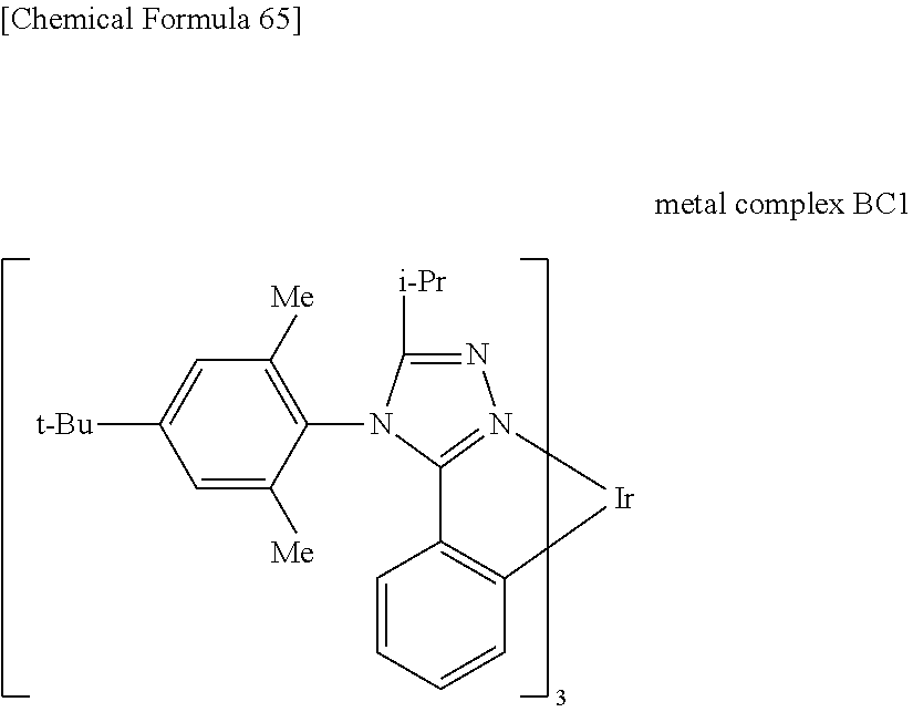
C1=C([Me])C(N2C([i-Pr])=NN3=C2C2=C(C=CC=C2)[Ir]3)=C([Me])C=C1[t-Bu]
